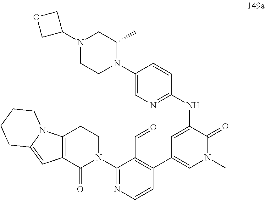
C1(N2CCC3=C(C2=O)C=C2N3CCCC2)=NC=CC(C2=CN(C)C(=O)C(NC3=NC=C(N4C(C)CN(C5COC5)CC4)C=C3)=C2)=C1C=O
